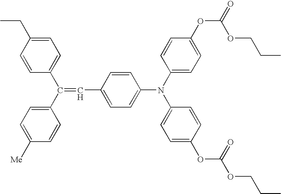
C1=C(CC)C=CC(C(C2=CC=C([Me])C=C2)=CC2=CC=C(N(C3=CC=C(OC(=O)OCCC)C=C3)C3=CC=C(OC(OCCC)=O)C=C3)C=C2)=C1
